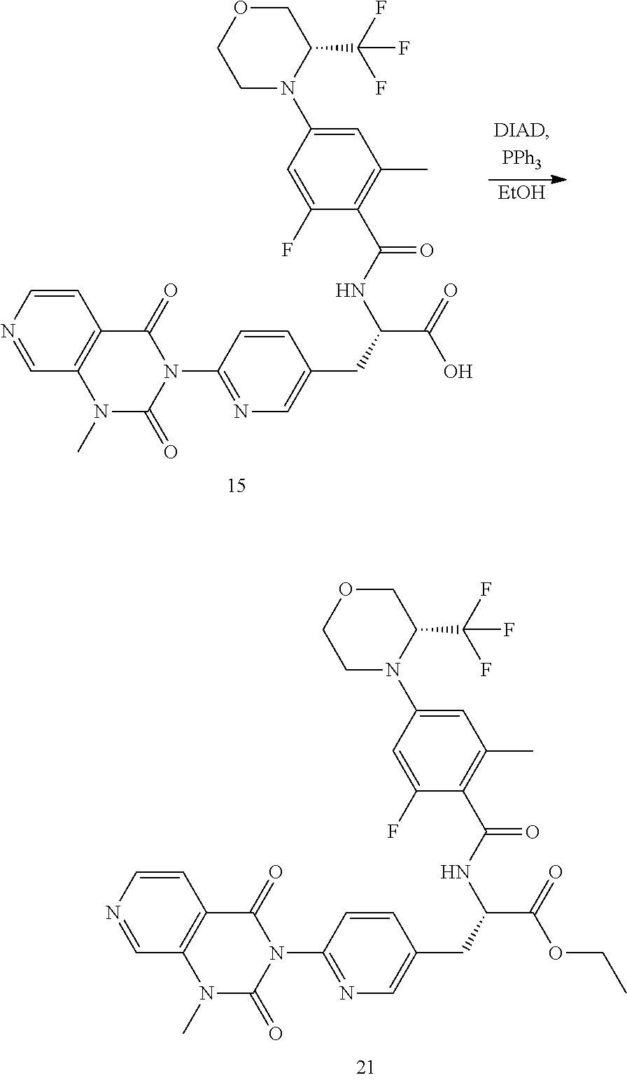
C1=CN=CC2=C1C(=O)N(C1=NC=C(CC(C(=O)OCC)NC(=O)C3=C(C)C=C(N4C(C(F)(F)F)COCC4)C=C3F)C=C1)C(=O)N2C.C1=CN=CC2=C1C(=O)N(C1=NC=C(CC(C(=O)O)NC(=O)C3=C(C)C=C(N4C(C(F)(F)F)COCC4)C=C3F)C=C1)C(=O)N2C.[EtOH]
